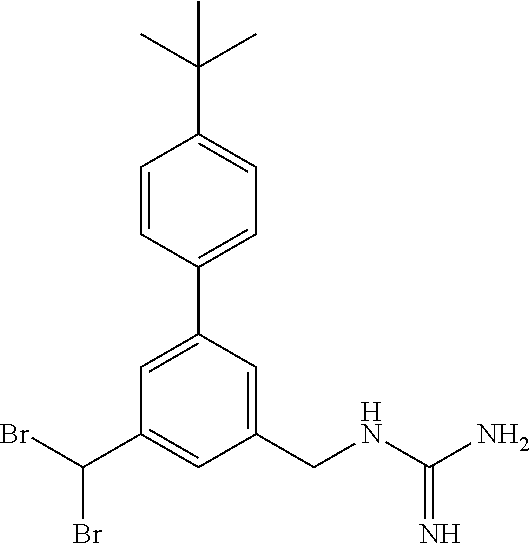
C1(C(Br)Br)=CC(CNC(N)=N)=CC(C2=CC=C(C(C)(C)C)C=C2)=C1
